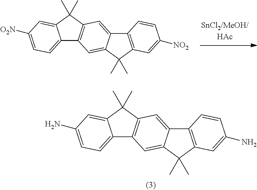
C12=CC=C([O2N])C=C1C(C)(C)C1=C2C=C2C(=C1)C1=C(C2(C)C)C=C([NO2])C=C1.C12=CC=C(N)C=C1C(C)(C)C1=C2C=C2C(=C1)C1=C(C2(C)C)C=C(N)C=C1
